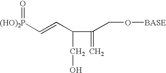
[(HO)2P](C=CC(C(=C)CO[BASE])CO)=O
